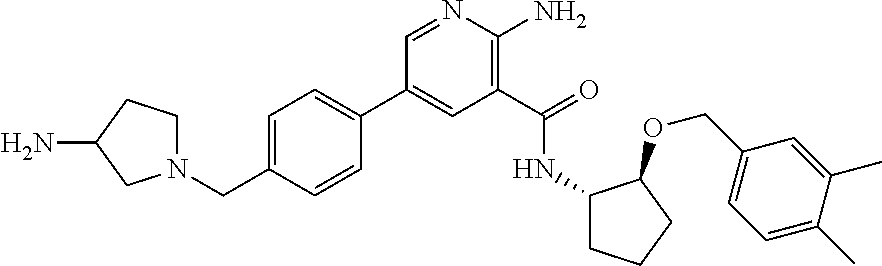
C1(C2=CC=C(CN3CCC(N)C3)C=C2)=CC(C(=O)NC2CCCC2OCC2=CC=C(C)C(C)=C2)=C(N)N=C1
